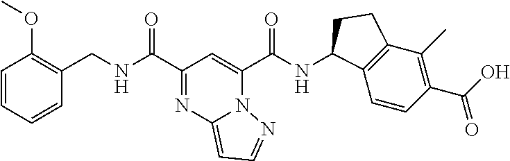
N(C(C1=NC2=CC=NN2C(C(NC2C3=C(C(C)=C(C(O)=O)C=C3)CC2)=O)=C1)=O)CC1=C(OC)C=CC=C1
